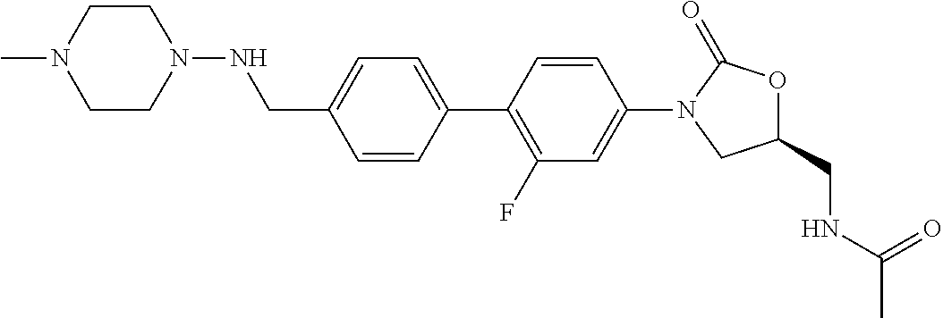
C1(CNC(C)=O)OC(=O)N(C2=CC(F)=C(C3=CC=C(CNN4CCN(C)CC4)C=C3)C=C2)C1
